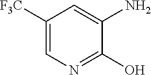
C1([F3C])=CN=C(O)C(N)=C1
